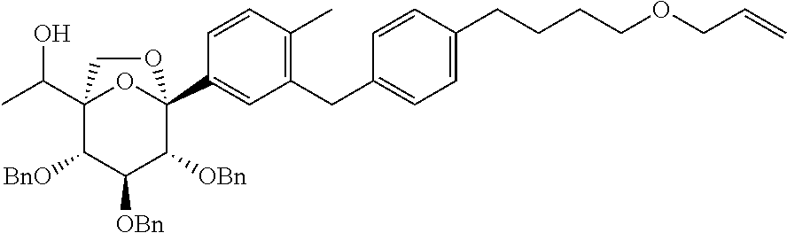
C12(C(C)O)C([BnO])C([OBn])C([OBn])C(C3=CC(CC4=CC=C(CCCCOCC=C)C=C4)=C(C)C=C3)(O1)OC2
